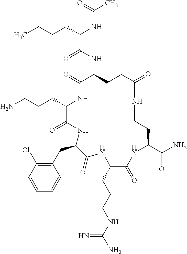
C(C1NC(=O)C(NC(C(CCCC)NC(C)=O)=O)CCC(=O)NCCC(C(N)=O)NC(=O)C(CCCNC(N)=N)NC(=O)C(CC2=C(Cl)C=CC=C2)NC1=O)CCN
